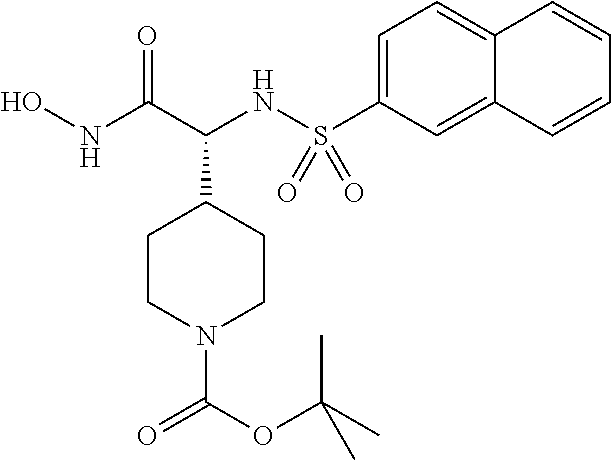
ONC(C(NS(=O)(=O)C1=CC=C2C(=C1)C=CC=C2)C1CCN(C(OC(C)(C)C)=O)CC1)=O
